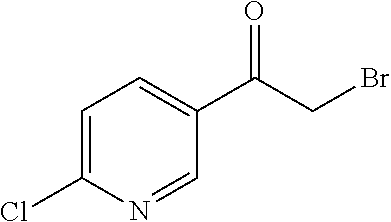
C1=C(Cl)N=CC(C(=O)CBr)=C1
